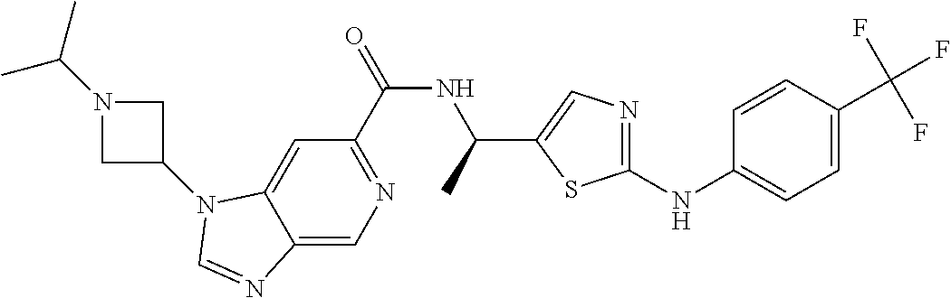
C1(C(=O)NC(C)C2=CN=C(NC3=CC=C(C(F)(F)F)C=C3)S2)=NC=C2C(=C1)N(C1CN(C(C)C)C1)C=N2
